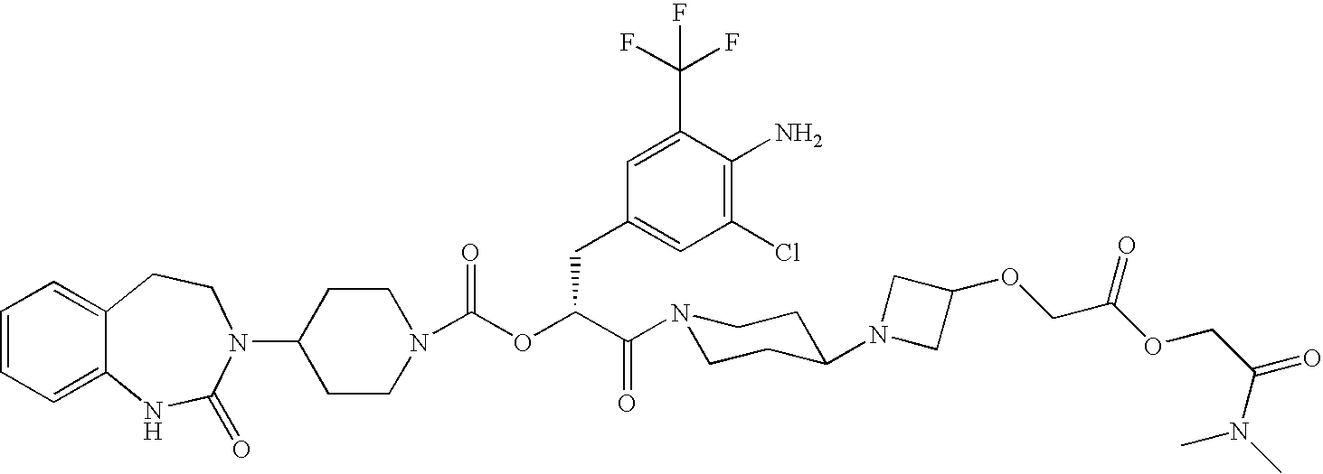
C1(N2C(=O)NC3=CC=CC=C3CC2)CCN(C(OC(C(N2CCC(N3CC(OCC(OCC(=O)N(C)C)=O)C3)CC2)=O)CC2=CC(Cl)=C(N)C(C(F)(F)F)=C2)=O)CC1
